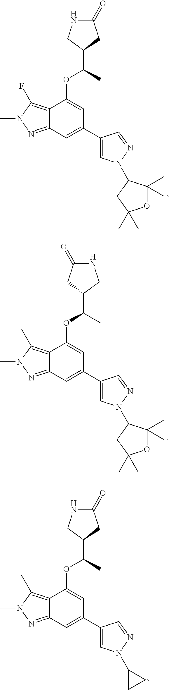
C12=NN(C)C(F)=C1C(OC(C1CC(=O)NC1)C)=CC(C1=CN(C3C(C)(C)OC(C)(C)C3)N=C1)=C2.C12=NN(C)C(C)=C1C(OC(C1CNC(=O)C1)C)=CC(C1=CN(C3C(C)(C)OC(C)(C)C3)N=C1)=C2.C12=NN(C)C(C)=C1C(OC(C1CC(=O)NC1)C)=CC(C1=CN(C3CC3)N=C1)=C2
